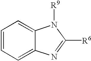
C1=CC=C2C(=C1)N([R9])C([R6])=N2
